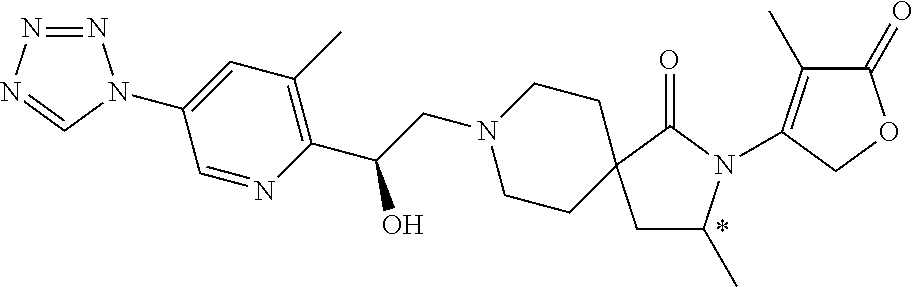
N1=NN=CN1C1=CC(C)=C(C(CN2CCC3(CC2)CC(C)N(C2=C(C)C(=O)OC2)C3=O)O)N=C1
